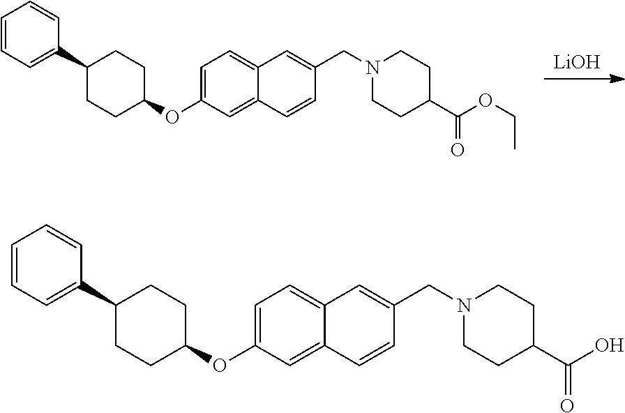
[LiOH].C1(OC2=CC=C3C(=C2)C=CC(CN2CCC(C(OCC)=O)CC2)=C3)CCC(C2=CC=CC=C2)CC1.C1(OC2=CC=C3C(=C2)C=CC(CN2CCC(C(O)=O)CC2)=C3)CCC(C2=CC=CC=C2)CC1
